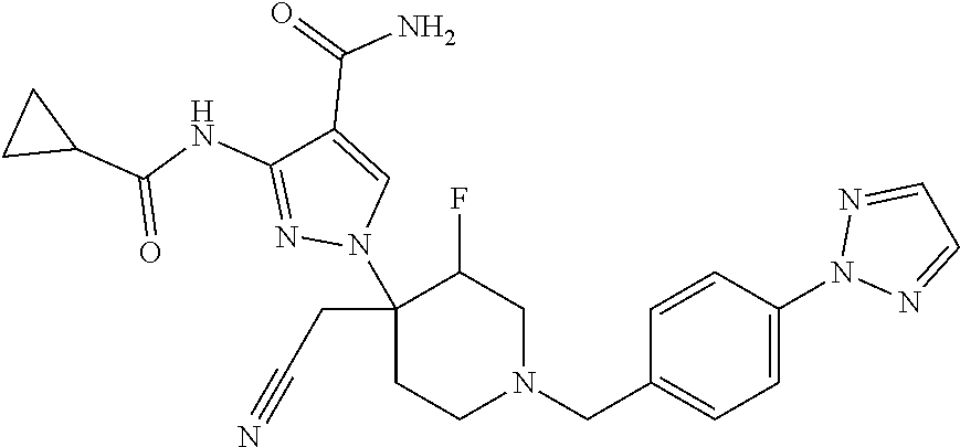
C1(N2C=C(C(=O)N)C(NC(C3CC3)=O)=N2)(CC#N)CCN(CC2=CC=C(N3N=CC=N3)C=C2)CC1F
